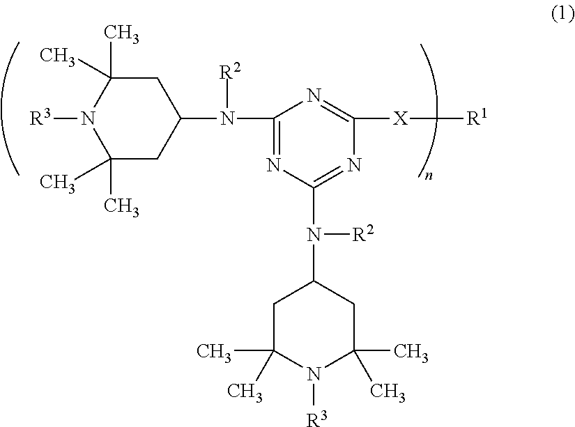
C1(N([R2])C2CC(C)(C)N([R3])C(C)(C)C2)=NC(N([R2])C2CC(C)(C)N([R3])C(C)(C)C2)=NC([X][R1])=N1
